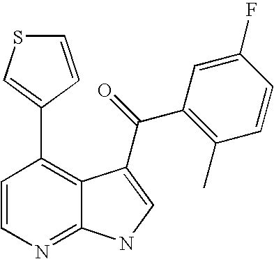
C1=CN=C2C(=C1C1=CSC=C1)C(C(=O)C1=C(C)C=CC(F)=C1)=CN2
